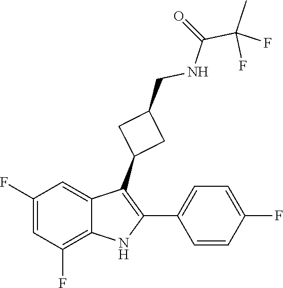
C1(F)=CC(F)=C2C(=C1)C(C1CC(CNC(=O)C(C)(F)F)C1)=C(C1=CC=C(F)C=C1)N2
